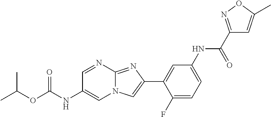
C1=NC2=NC(C3=CC(NC(C4=NOC(C)=C4)=O)=CC=C3F)=CN2C=C1NC(OC(C)C)=O
